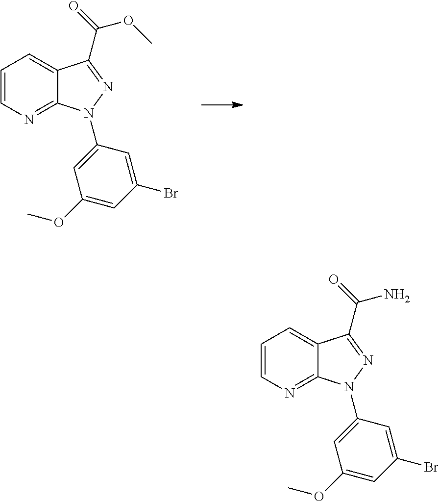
C1=CN=C2C(=C1)C(C(OC)=O)=NN2C1=CC(OC)=CC(Br)=C1.C1=CN=C2C(=C1)C(C(N)=O)=NN2C1=CC(OC)=CC(Br)=C1
